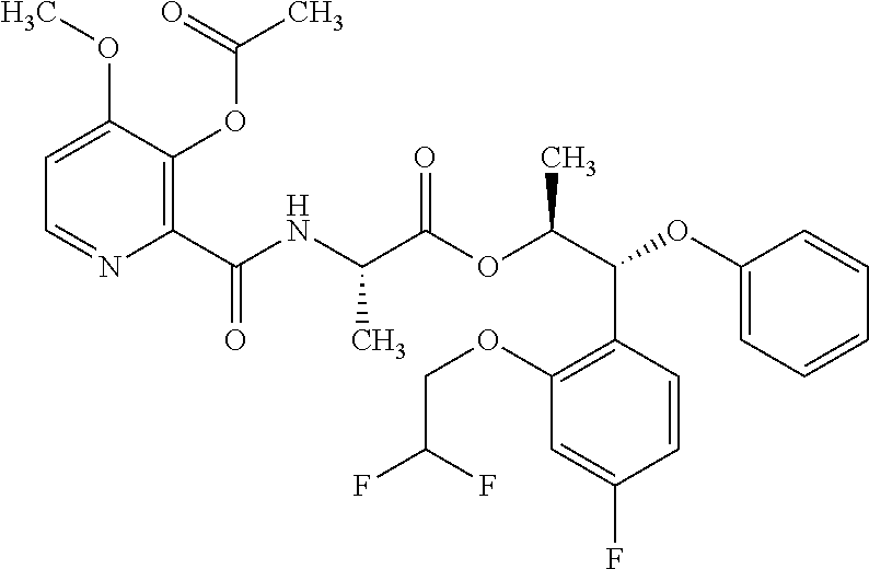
C1=C(OC)C(OC(C)=O)=C(C(NC(C(OC(C(OC2=CC=CC=C2)C2=C(OCC(F)F)C=C(F)C=C2)C)=O)C)=O)N=C1
